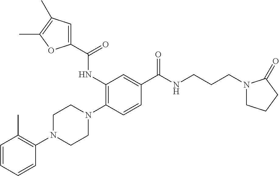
C1=CC=CC(N2CCN(C3=C(NC(C4=CC(C)=C(C)O4)=O)C=C(C(NCCCN4CCCC4=O)=O)C=C3)CC2)=C1C
